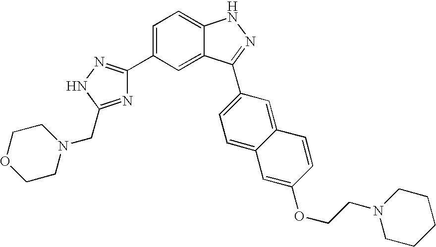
N1=C(CN2CCOCC2)NN=C1C1=CC=C2C(=C1)C(C1=CC=C3C(=C1)C=CC(OCCN1CCCCC1)=C3)=NN2
